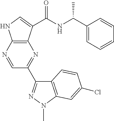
C1(C2=NN(C)C3=C2C=CC(Cl)=C3)=NC2=C(NC=C2C(NC(C2=CC=CC=C2)C)=O)N=C1
